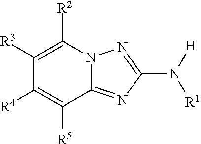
C1([R3])=C([R2])N2C(=NC(N([H])[R1])=N2)C([R5])=C1[R4]
